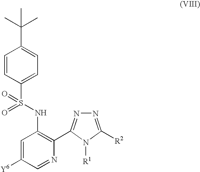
C(C1=CC=C(S(NC2=C(C3=NN=C([R2])N3[R1])N=CC([Y6])=C2)(=O)=O)C=C1)(C)(C)C
